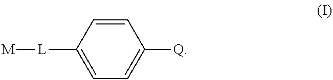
C1=CC([Q])=CC=C1[L][M]
